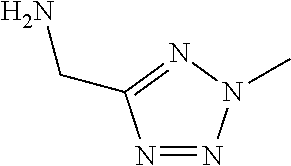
N1=NN(C)N=C1CN
